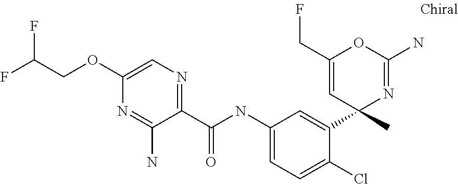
C1(C(NC2=CC=C(Cl)C(C3(C)N=C(N)OC(CF)=C3)=C2)=O)=NC=C(OCC(F)F)N=C1N
